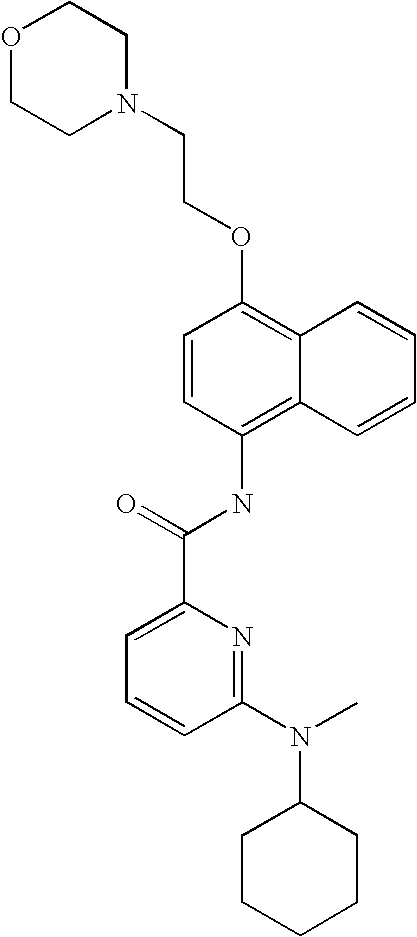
O1CCN(CCOC2=C3C(=C(NC(C4=CC=CC(N(C5CCCCC5)C)=N4)=O)C=C2)C=CC=C3)CC1
